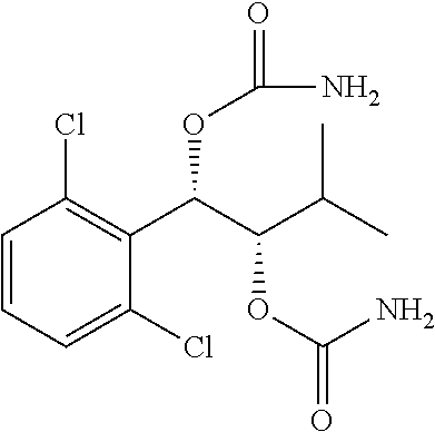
C1=CC=C(Cl)C(C(C(C(C)C)OC(=O)N)OC(=O)N)=C1Cl
